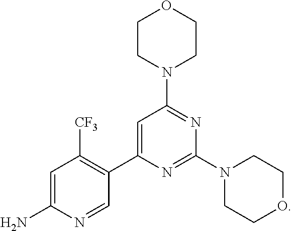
C1CN(C2=NC(N3CCOCC3)=NC(C3=C([CF3])C=C(N)N=C3)=C2)CCO1
